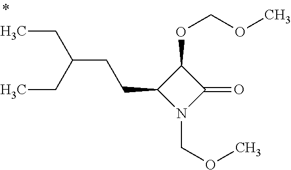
C1(OCOC)C(CCC(CC)CC)N(COC)C1=O
